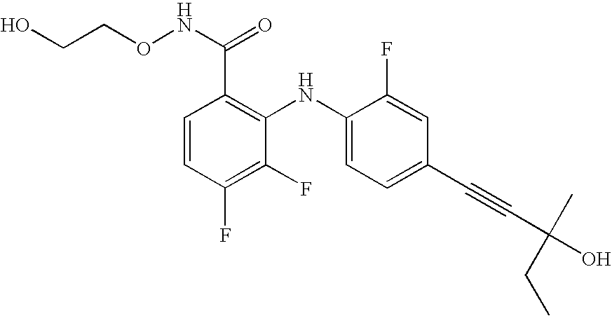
C1=CC(F)=C(F)C(NC2=CC=C(C#CC(O)(C)CC)C=C2F)=C1C(NOCCO)=O
